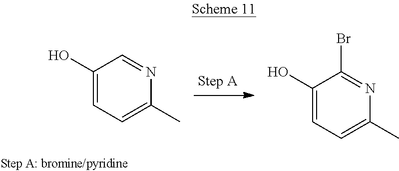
C1(O)=CC=C(C)N=C1.C1(O)=CC=C(C)N=C1Br
